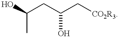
OC(CC(C[CO2R3])O)C
